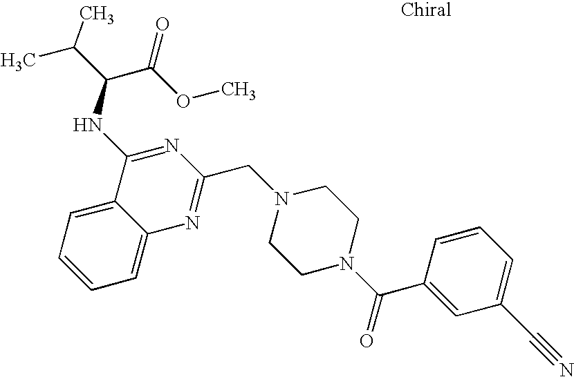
N1(CC2=NC3=CC=CC=C3C(NC(C(OC)=O)C(C)C)=N2)CCN(C(C2=CC(C#N)=CC=C2)=O)CC1
